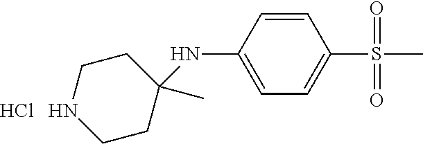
C1=C(NC2(C)CCNCC2)C=CC(S(=O)(=O)C)=C1.Cl
